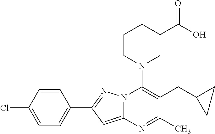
C1=CC(Cl)=CC=C1C1=NN2C(=C1)N=C(C)C(CC1CC1)=C2N1CC(C(O)=O)CCC1
